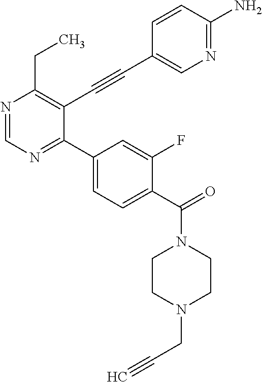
N1=CN=C(C2=CC=C(C(=O)N3CCN(CC#C)CC3)C(F)=C2)C(C#CC2=CN=C(N)C=C2)=C1CC
